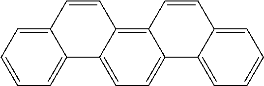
C12=CC=CC=C1C1=CC=C3C(=C1C=C2)C=CC1=CC=CC=C31
